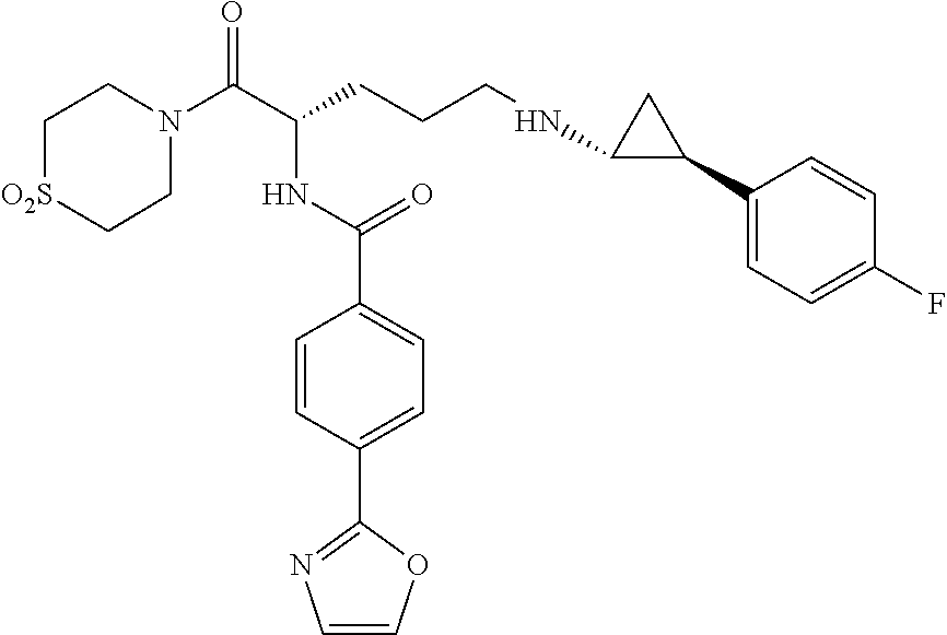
C1N(C(C(CCCNC2C(C3=CC=C(F)C=C3)C2)NC(C2=CC=C(C3=NC=CO3)C=C2)=O)=O)CC[O2S]C1
